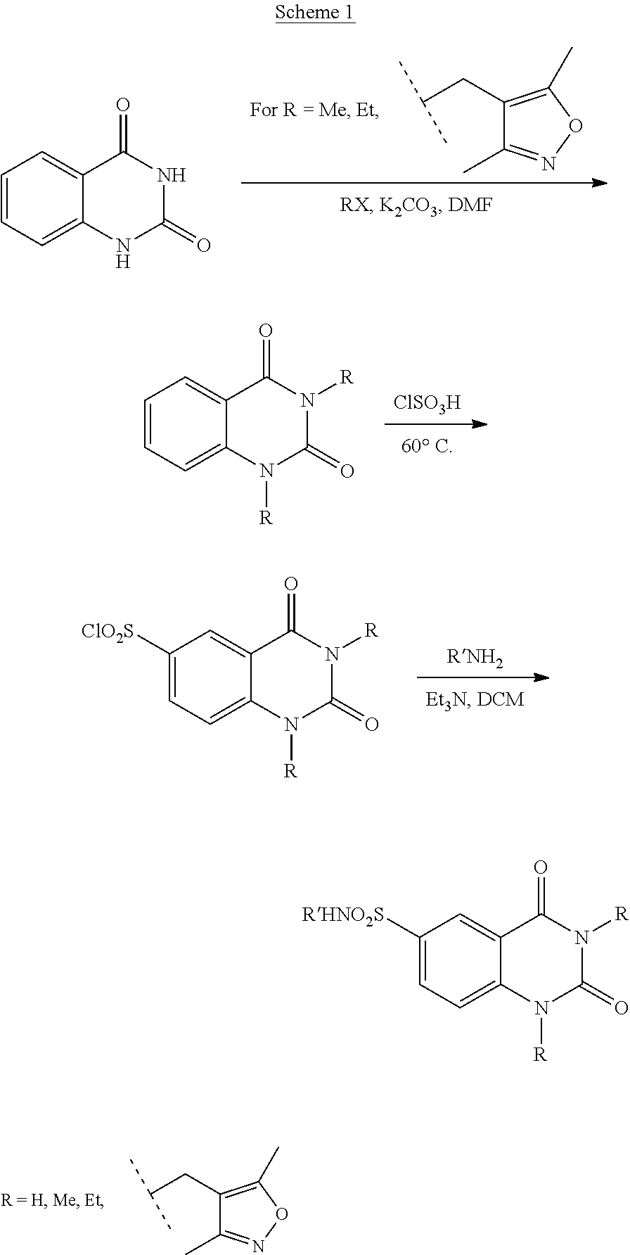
C1(CC(C)C)=C(C)ON=C1C.C1=CC=C2C(=C1)C(=O)NC(=O)N2.[ClSO3H].C1=CC=C2C(=C1)C(=O)N([R])C(=O)N2[R].C1([RHNO2S])=CC=C2C(=C1)C(=O)N([R])C(=O)N2[R].[RNH2].C1([ClO2S])=CC=C2C(=C1)C(=O)N([R])C(=O)N2[R].C1(CC(C)C)=C(C)ON=C1C
